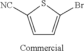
C1=C([NC])SC(Br)=C1.[Commercial]
